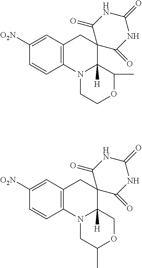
C1([O2N])=CC2=C(C=C1)N1CCOC(C)C1([H])C1(C2)C(=O)NC(=O)NC1=O.C1([O2N])=CC2=C(C=C1)N1CC(C)OCC1([H])C1(C2)C(=O)NC(=O)NC1=O
